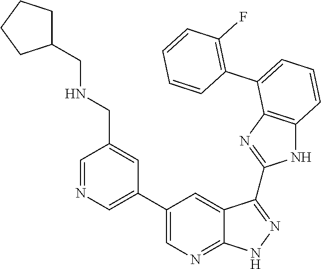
C1=NC=C(C2=CN=C3C(=C2)C(C2=NC4=C(N2)C=CC=C4C2=C(F)C=CC=C2)=NN3)C=C1CNCC1CCCC1
